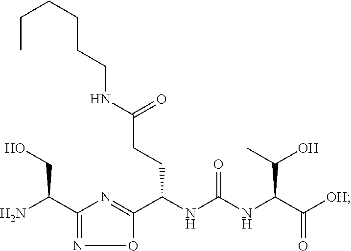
NC(C1=NOC(C(NC(NC(C([OH])=O)C(C)O)=O)CCC(NCCCCCC)=O)=N1)CO
